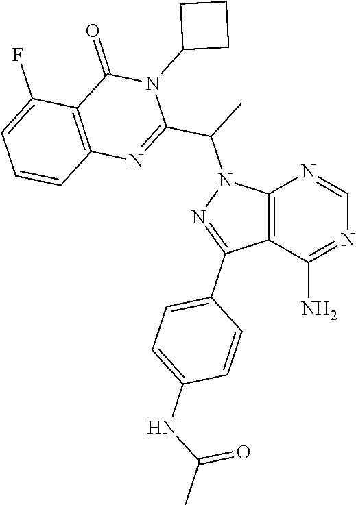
C12=C(C(N)=NC=N1)C(C1=CC=C(NC(C)=O)C=C1)=NN2C(C)C1=NC2=C(C(=O)N1C1CCC1)C(F)=CC=C2
